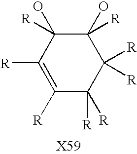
C1([R])([R])C([R])([R])C(O)([R])C(O)([R])C([R])=C1[R]
